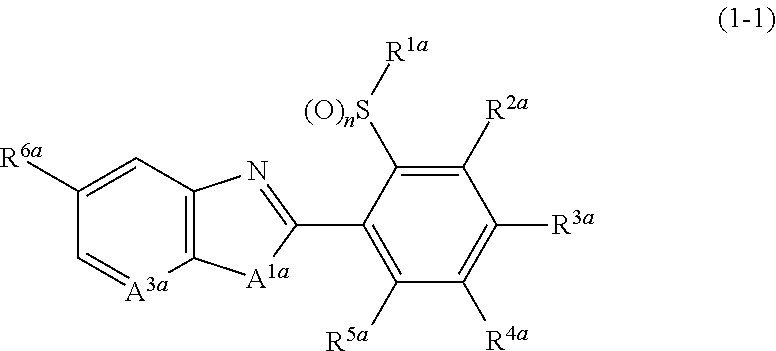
C12=C(C=C([R6a])C=[A3a]1)N=C(C1=C([R5a])C([R4a])=C([R3a])C([R2a])=C1[(O)nS][R1a])[A1a]2
